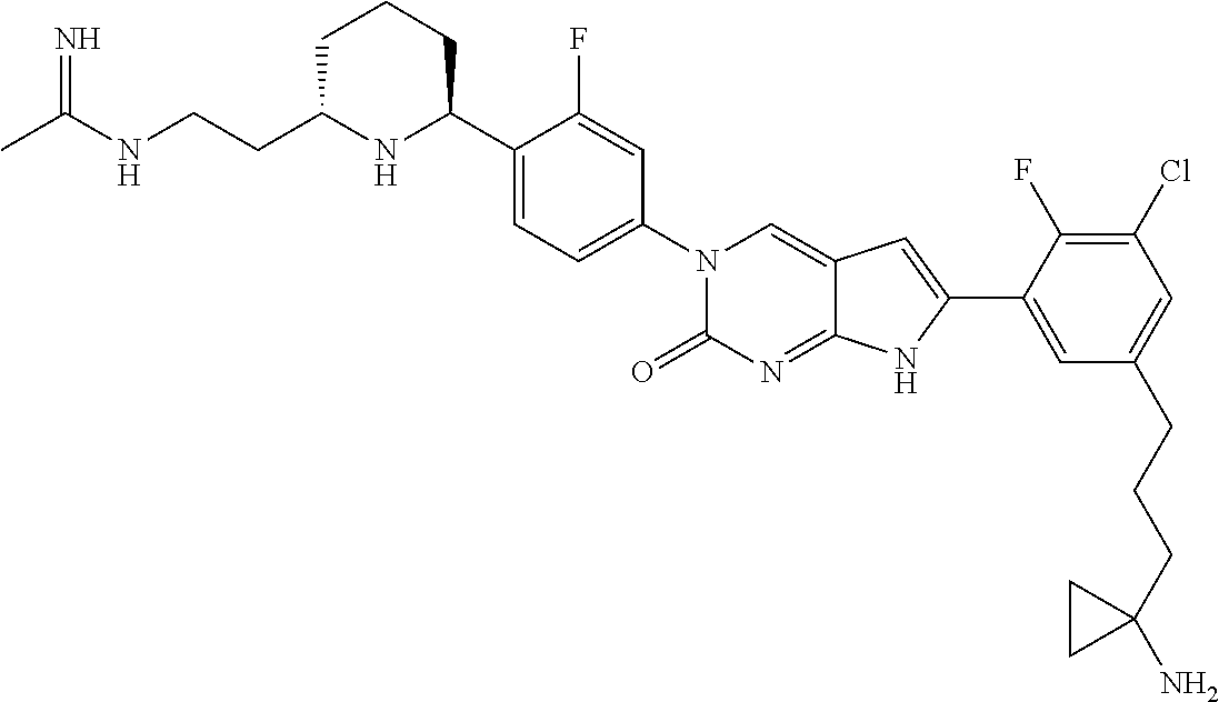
CC(NCCC1NC(C2=CC=C(N3C(=O)N=C4C(=C3)C=C(C3=CC(CCCC5(N)CC5)=CC(Cl)=C3F)N4)C=C2F)CCC1)=N
